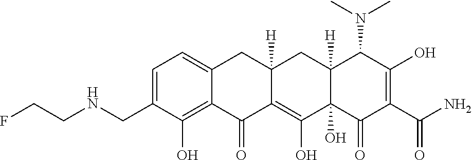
C1=C(CNCCF)C(O)=C2C(=C1)CC1([H])C(=C(O)C3(O)C([H])(C1)C(N(C)C)C(O)=C(C(N)=O)C3=O)C2=O
